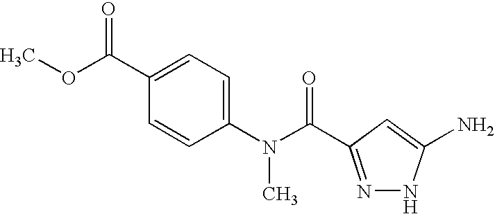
C1(C(OC)=O)=CC=C(N(C(=O)C2=NNC(N)=C2)C)C=C1
